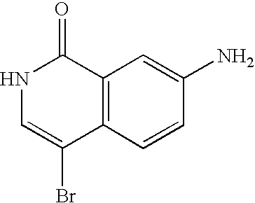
C1(N)=CC2=C(C=C1)C(Br)=CNC2=O
